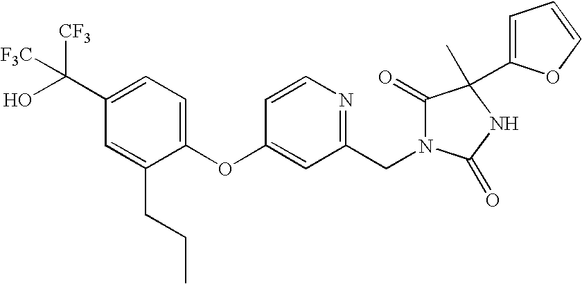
C1(OC2=CC(CN3C(=O)C(C4=CC=CO4)(C)NC3=O)=NC=C2)=CC=C(C(O)([CF3])[F3C])C=C1CCC
